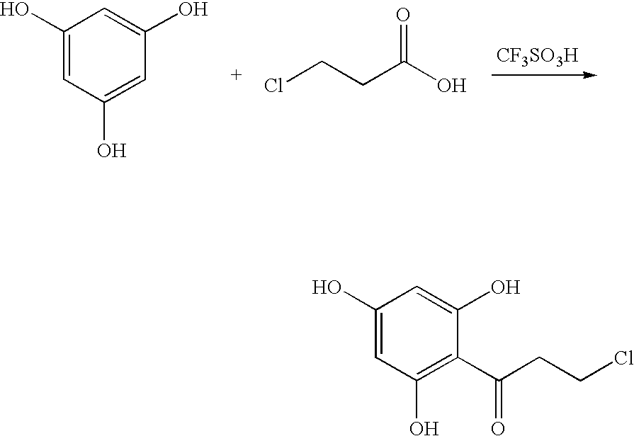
[CF3SO3H].C1(O)=CC(O)=CC(O)=C1.ClCCC(O)=O.C1(O)=CC(O)=C(C(=O)CCCl)C(O)=C1
